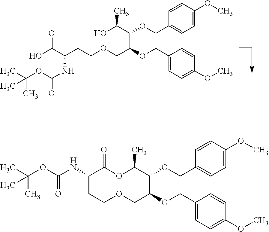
C1(COC(C(O)C)C(OCC2=CC=C(OC)C=C2)COCCC(C(O)=O)NC(OC(C)(C)C)=O)=CC=C(OC)C=C1.C1(COC2C(C)OC(=O)C(NC(OC(C)(C)C)=O)CCOCC2OCC2=CC=C(OC)C=C2)=CC=C(OC)C=C1
